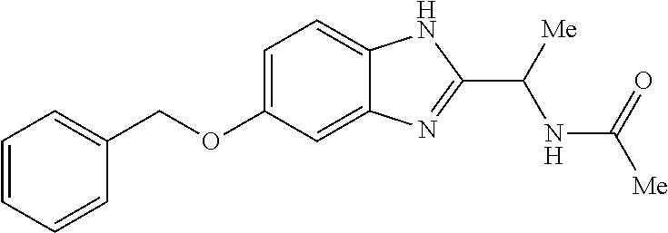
C1=CC=CC(COC2=CC=C3C(=C2)N=C(C([Me])NC(=O)[Me])N3)=C1
